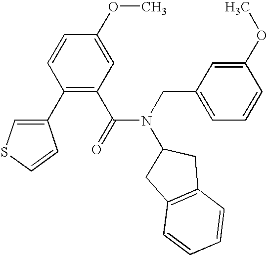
C1(C2=CSC=C2)=C(C(N(CC2=CC=CC(OC)=C2)C2CC3=C(C2)C=CC=C3)=O)C=C(OC)C=C1
